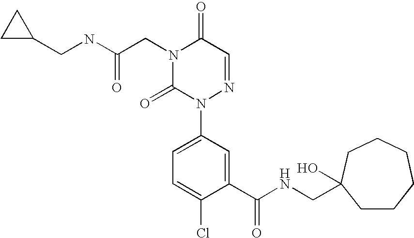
N(C(CN1C(=O)N(C2=CC=C(Cl)C(C(NCC3(O)CCCCCC3)=O)=C2)N=CC1=O)=O)CC1CC1
